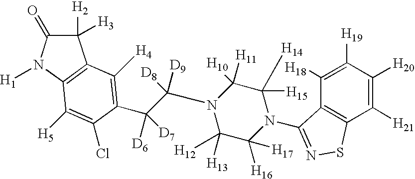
C1([H2])([H3])C(=O)N([H1])C2=C1C([H4])=C(C(C(N1C([H13])([H12])C([H16])([H17])N(C3=NSC4=C3C([H18])=C([H19])C([H20])=C4[H21])C([H15])([H14])C1([H11])[H10])([D8])[D9])([D6])[D7])C(Cl)=C2[H5]
